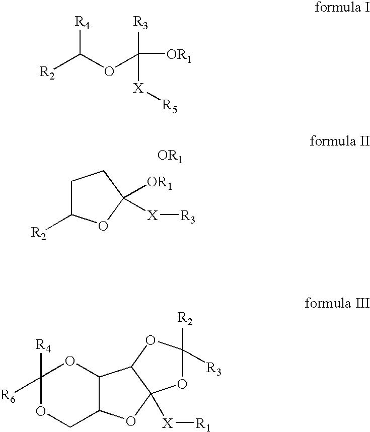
C1C([R2])OC([OR1])([X][R3])C1.[R4]C(OC([R3])([OR1])[X][R5])[R2].O1C([R2])([R3])OC2C1([X][R1])OC1C2OC([R4])([R6])OC1
